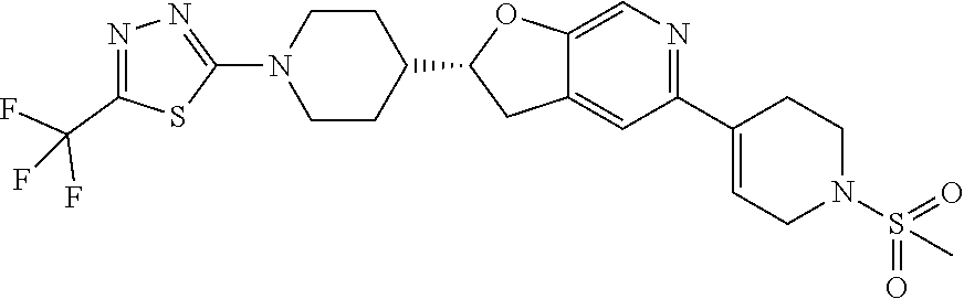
C1N(C2=NN=C(C(F)(F)F)S2)CCC(C2CC3=CC(C4=CCN(S(=O)(=O)C)CC4)=NC=C3O2)C1
